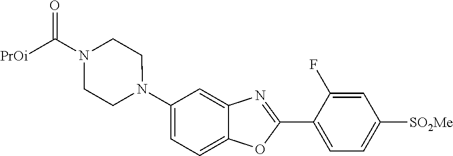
C1(N2CCN(C([PrOi])=O)CC2)=CC=C2C(=C1)N=C(C1=CC=C([SO2Me])C=C1F)O2
